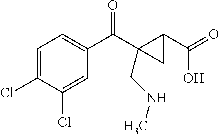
C1=C(Cl)C(Cl)=CC(C(C2(CNC)C(C(O)=O)C2)=O)=C1
